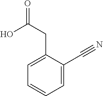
C1=C(CC(=O)O)C(C#N)=CC=C1
